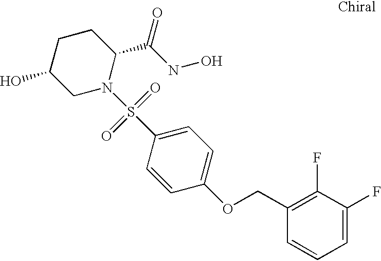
C1C(O)CN(S(C2=CC=C(OCC3=C(F)C(F)=CC=C3)C=C2)(=O)=O)C(C(NO)=O)C1
